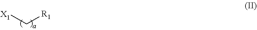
[X1]C[R1]
